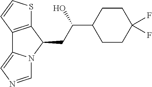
C12=C(C(CC(C3CCC(F)(F)CC3)O)N3C1=CN=C3)SC=C2
